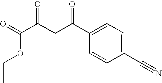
C(C(CC(C1=CC=C(C#N)C=C1)=O)=O)(=O)OCC
